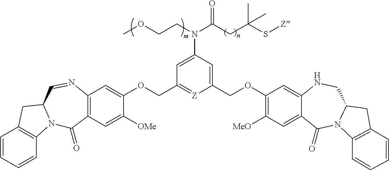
C1=CC=CC2=C1CC1N2C(=O)C2=C(N=C1)C=C(OCC1=[Z]C(COC3=C([MeO])C=C4C(=C3)NCC3N(C4=O)C4=C(C3)C=CC=C4)=CC(N(C(CC(S[Z])(C)C)=O)CCOC)=C1)C([OMe])=C2
